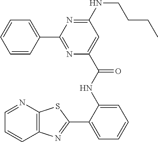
N(C1=NC(C2=CC=CC=C2)=NC(C(NC2=CC=CC=C2C2=NC3=C(N=CC=C3)S2)=O)=C1)CCCC
